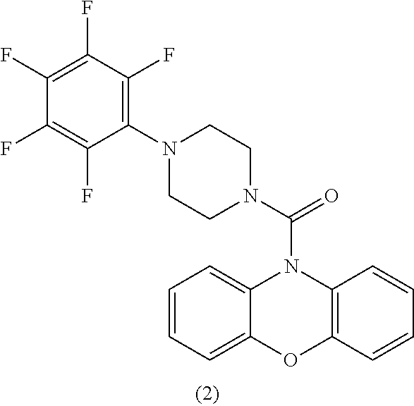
C1=CC=C2C(=C1)N(C(N1CCN(C3=C(F)C(F)=C(F)C(F)=C3F)CC1)=O)C1=C(O2)C=CC=C1
